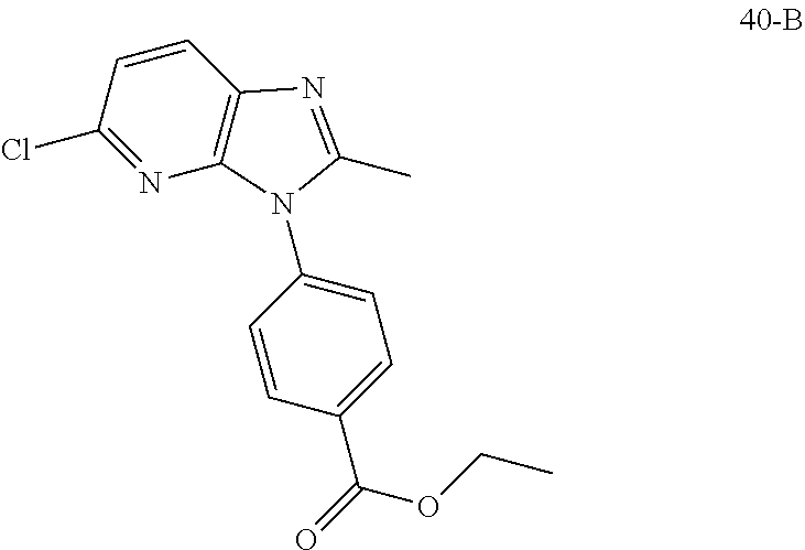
C1=CC(Cl)=NC2=C1N=C(C)N2C1=CC=C(C(=O)OCC)C=C1
